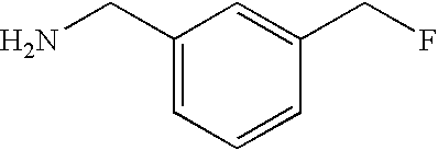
C1(CN)=CC=CC(CF)=C1
